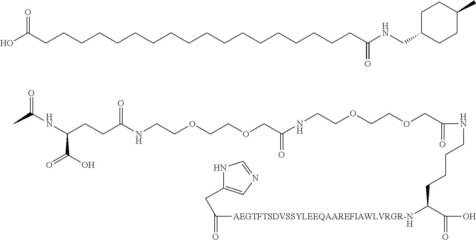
CC(=O)NC(CCC(=O)NCCOCCOCC(=O)NCCOCCOCC(NCCCCC(C(=O)O)[AEGTFTSDVSSYLEEQAAREFIAWLVRGR-N]C(CC1=CN=CN1)=O)=O)C(=O)O.[H].OC(CCCCCCCCCCCCCCCCCCC(NCC1CCC(C)CC1)=O)=O
